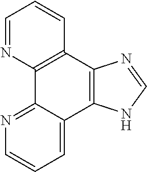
C1=NC2=C(C=C1)C1=C(C3=CC=CN=C23)NC=N1
